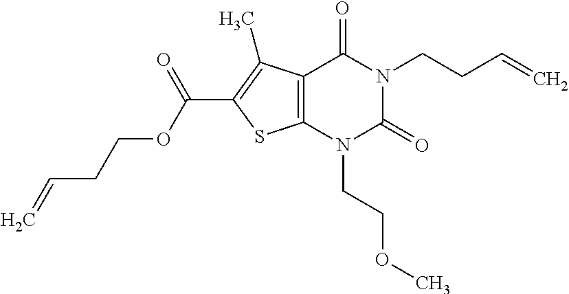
C12=C(N(CCOC)C(=O)N(CCC=C)C1=O)SC(C(OCCC=C)=O)=C2C
